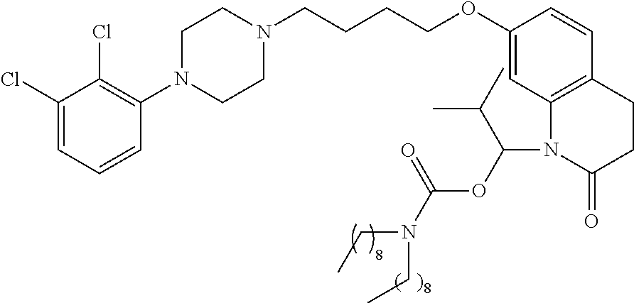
C1(Cl)=CC=CC(N2CCN(CCCCOC3=CC4=C(C=C3)CCC(=O)N4C(OC(N(CC)CC)=O)C(C)C)CC2)=C1Cl
